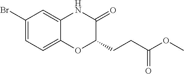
C1(Br)=CC=C2C(=C1)NC(=O)C(CCC(=O)OC)O2
